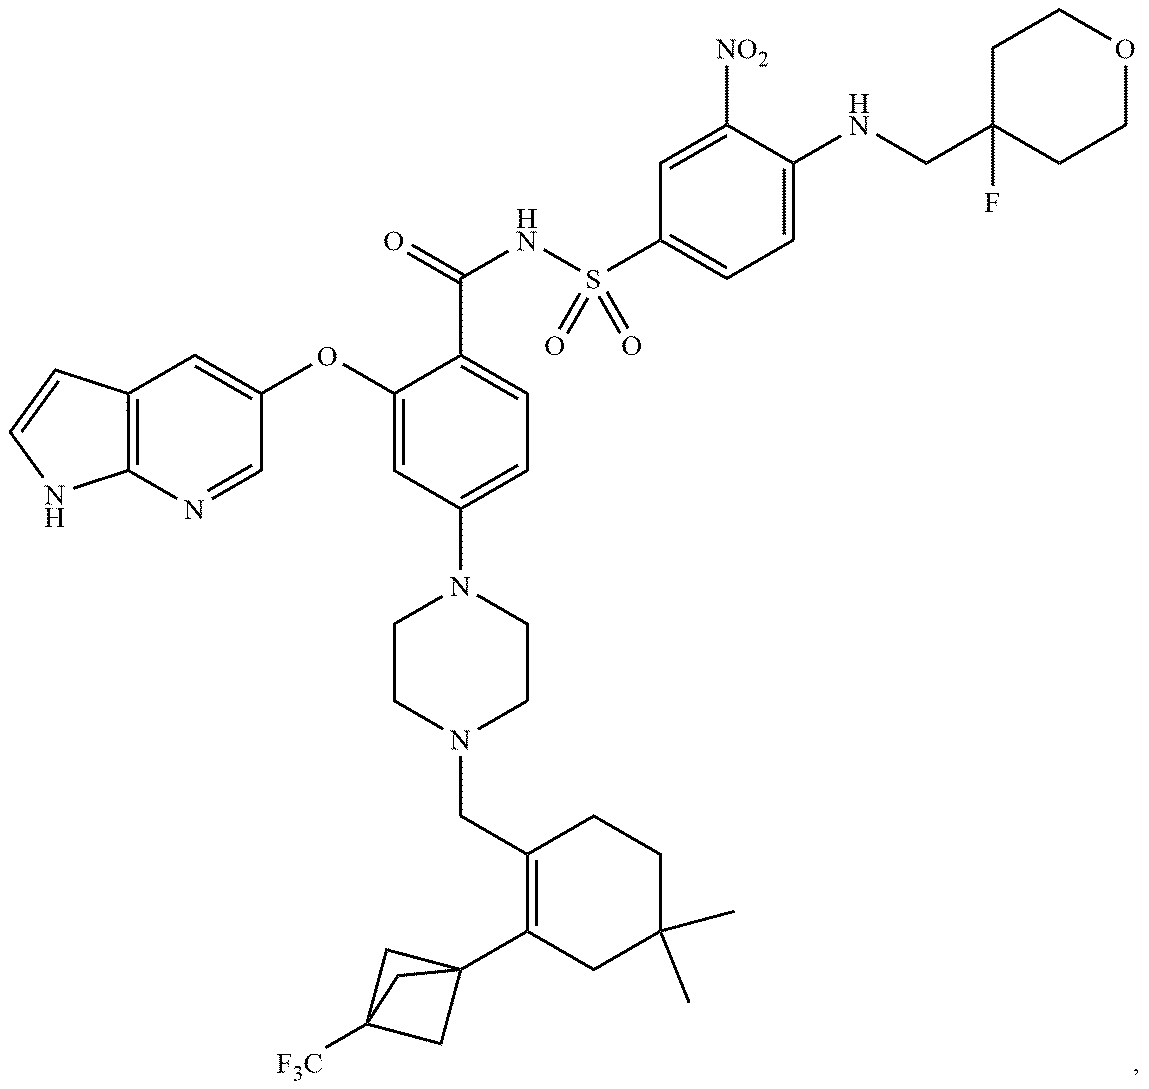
C12=C(N=CC(OC3=CC(N4CCN(CC5=C(C67CC([F3C])(C6)C7)CC(C)(C)CC5)CC4)=CC=C3C(=O)NS(C3=CC=C(NCC4(F)CCOCC4)C([NO2])=C3)(=O)=O)=C1)NC=C2
